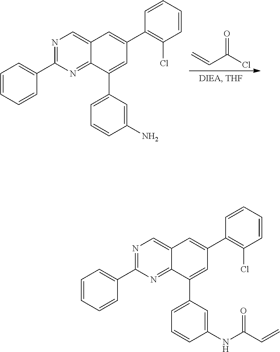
N1=C(C2=CC=CC=C2)N=C2C(=C1)C=C(C1=C(Cl)C=CC=C1)C=C2C1=CC=CC(N)=C1.C=CC(Cl)=O.N1=C(C2=CC=CC=C2)N=C2C(=C1)C=C(C1=C(Cl)C=CC=C1)C=C2C1=CC=CC(NC(C=C)=O)=C1
